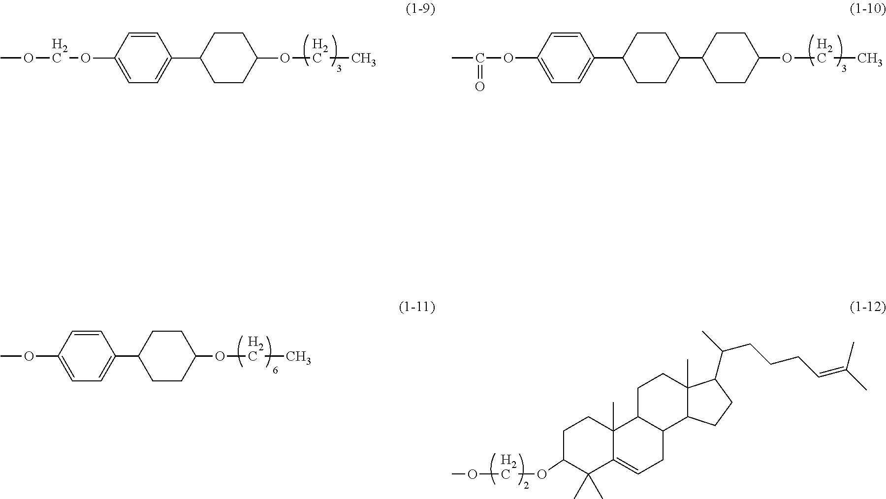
COCOC1=CC=C(C2CCC(OCC)CC2)C=C1.C1(C2CCC(C3CCC(OCC)CC3)CC2)=CC=C(OC(C)=O)C=C1.O(C1=CC=C(C2CCC(OCC)CC2)C=C1)C.C1C(OCOC)C(C)(C)C2=CCC3C(C2(C)C1)CCC1(C)C3CCC1C(C)CCCC=C(C)C
